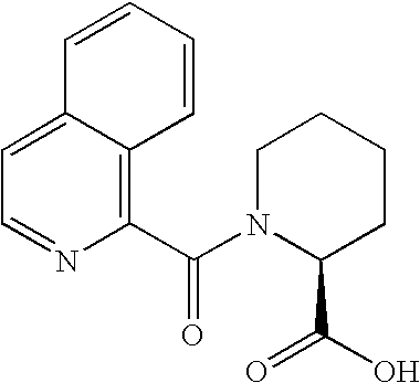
C1=C2C(=C(C(N3C(C(O)=O)CCCC3)=O)N=C1)C=CC=C2
